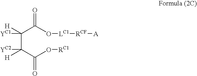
C(C(C(O[RC1])=O)([YC2])[H])(C(O[LC1][RCF][A])=O)([YC1])[H]
